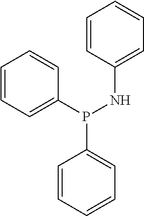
C1=CC(NP(C2=CC=CC=C2)C2=CC=CC=C2)=CC=C1
